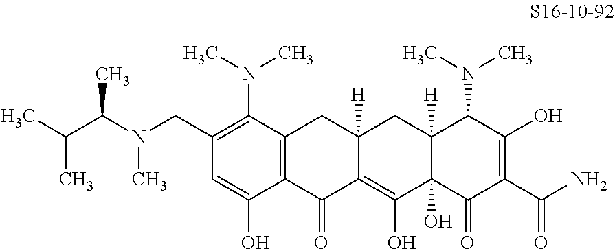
C1(CN(C(C)C(C)C)C)=C(N(C)C)C2=C(C(O)=C1)C(=O)C1=C(O)C3(O)C([H])(CC1([H])C2)C(N(C)C)C(O)=C(C(N)=O)C3=O
